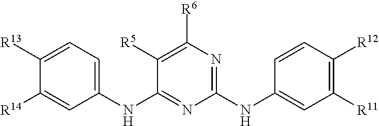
C1([R5])=C([R6])N=C(NC2=CC([R11])=C([R12])C=C2)N=C1NC1=CC=C([R13])C([R14])=C1
